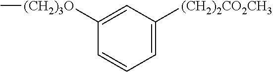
C1([(CH2)3O]C)=CC([(CH2)2CO2CH3])=CC=C1
